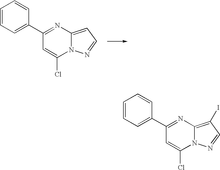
C1=CC=C(C2=NC3=CC=NN3C(Cl)=C2)C=C1.C1=CC=C(C2=NC3=C(I)C=NN3C(Cl)=C2)C=C1
